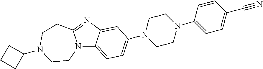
N12C3=CC=C(N4CCN(C5=CC=C(C#N)C=C5)CC4)C=C3N=C1CCN(C1CCC1)CC2
